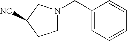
C1(CN2CCC([NC])C2)=CC=CC=C1
